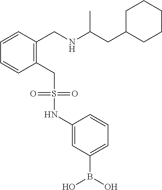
C1(CS(NC2=CC(B(O)O)=CC=C2)(=O)=O)=C(CNC(CC2CCCCC2)C)C=CC=C1
